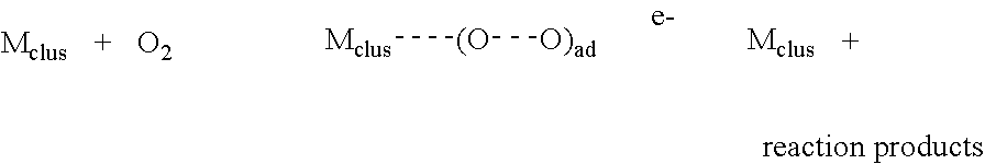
[O2].[Mclus][(O][O)ad]
